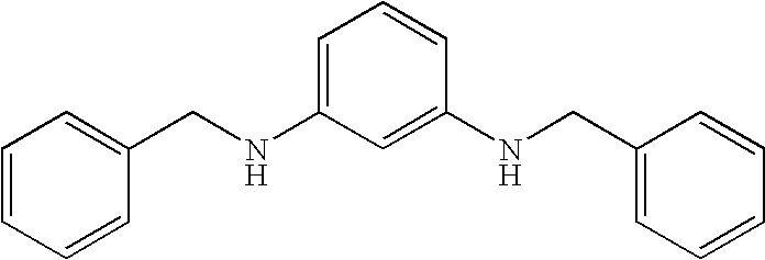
C1=CC=CC(CNC2=CC=CC(NCC3=CC=CC=C3)=C2)=C1
